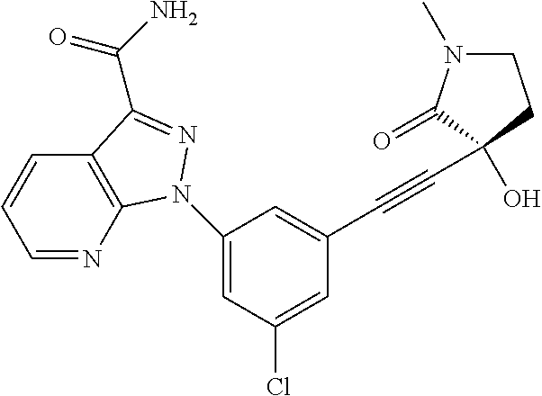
C1=NC2=C(C=C1)C(C(=O)N)=NN2C1=CC(Cl)=CC(C#CC2(O)C(=O)N(C)CC2)=C1
